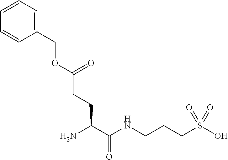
NC(C(NCCCS(O)(=O)=O)=O)CCC(OCC1=CC=CC=C1)=O
